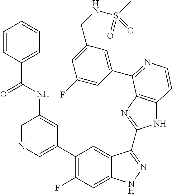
C1=C(C2=C(F)C=C3C(=C2)C(C2=NC4=C(N2)C=CN=C4C2=CC(CNS(C)(=O)=O)=CC(F)=C2)=NN3)C=C(NC(=O)C2=CC=CC=C2)C=N1
